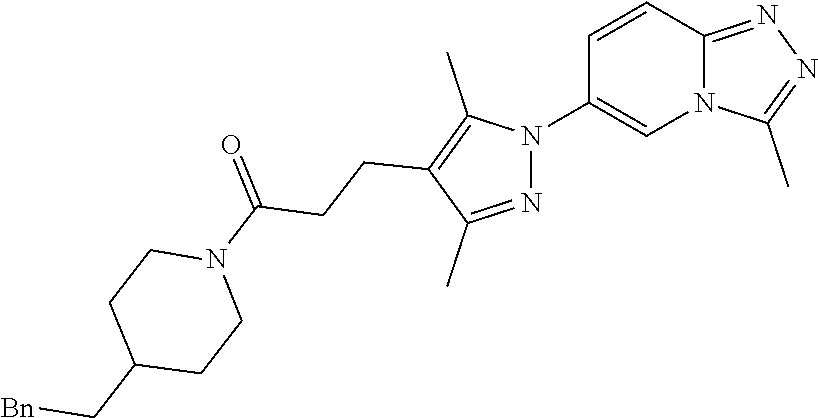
C12=NN=C(C)N1C=C(N1N=C(C)C(CCC(N3CCC(C[Bn])CC3)=O)=C1C)C=C2
